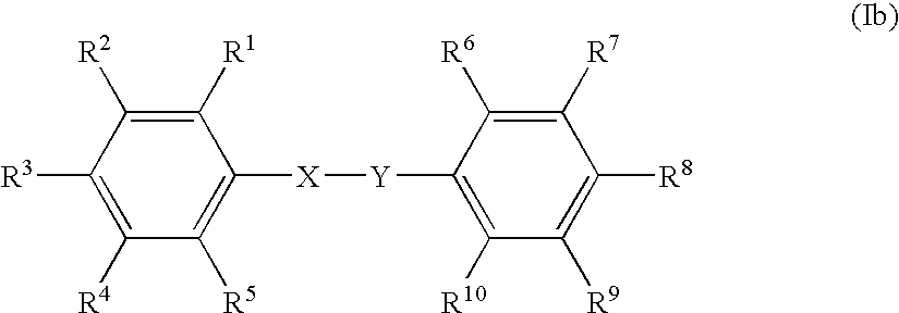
C1([R1])=C([R2])C([R3])=C([R4])C([R5])=C1[X][Y]C1=C([R10])C([R9])=C([R8])C([R7])=C1[R6]
